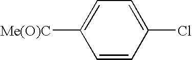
C1=CC(Cl)=CC=C1[Me(O)C]
